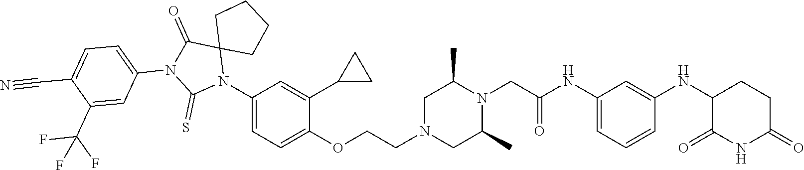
C1=C(NC(CN2C(C)CN(CCOC3=CC=C(N4C5(C(=O)N(C6=CC=C(C#N)C(C(F)(F)F)=C6)C4=S)CCCC5)C=C3C3CC3)CC2C)=O)C=C(NC2C(=O)NC(=O)CC2)C=C1
